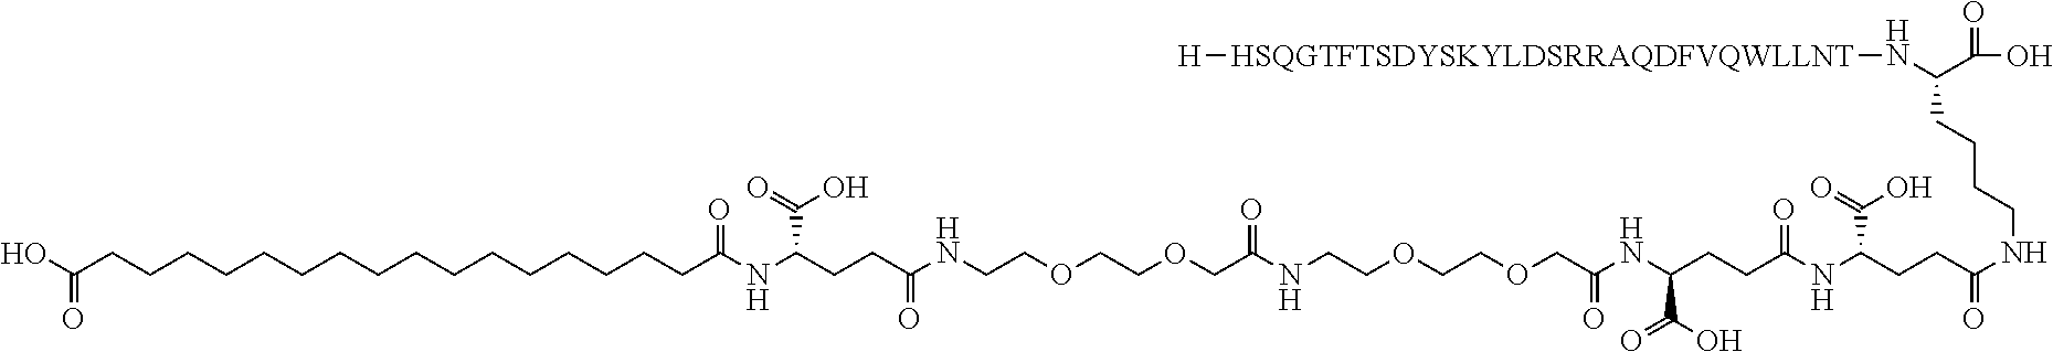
C(CCCC(N[HSQGTFTSDYSKYLDSRRAQDFVQWLLNT][H])C(=O)O)NC(CCC(NC(CCC(NC(COCCOCCNC(COCCOCCNC(CCC(NC(CCCCCCCCCCCCCCCCC(O)=O)=O)C(O)=O)=O)=O)=O)C(O)=O)=O)C(O)=O)=O
